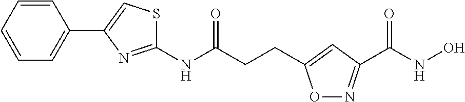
C1(NC(CCC2=CC(C(=O)NO)=NO2)=O)=NC(C2=CC=CC=C2)=CS1
